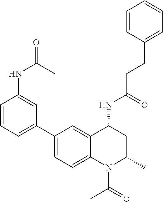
C(CCC1=CC=CC=C1)(NC1CC(C)N(C(C)=O)C2=CC=C(C3=CC=CC(NC(=O)C)=C3)C=C12)=O
